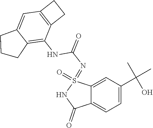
C1=C(C(C)(C)O)C=C2C(=C1)C(=O)NS2(=NC(=O)NC1=C2C(=CC3=C1CC3)CCC2)=O
